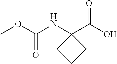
O(C(NC1(C(O)=O)CCC1)=O)C
